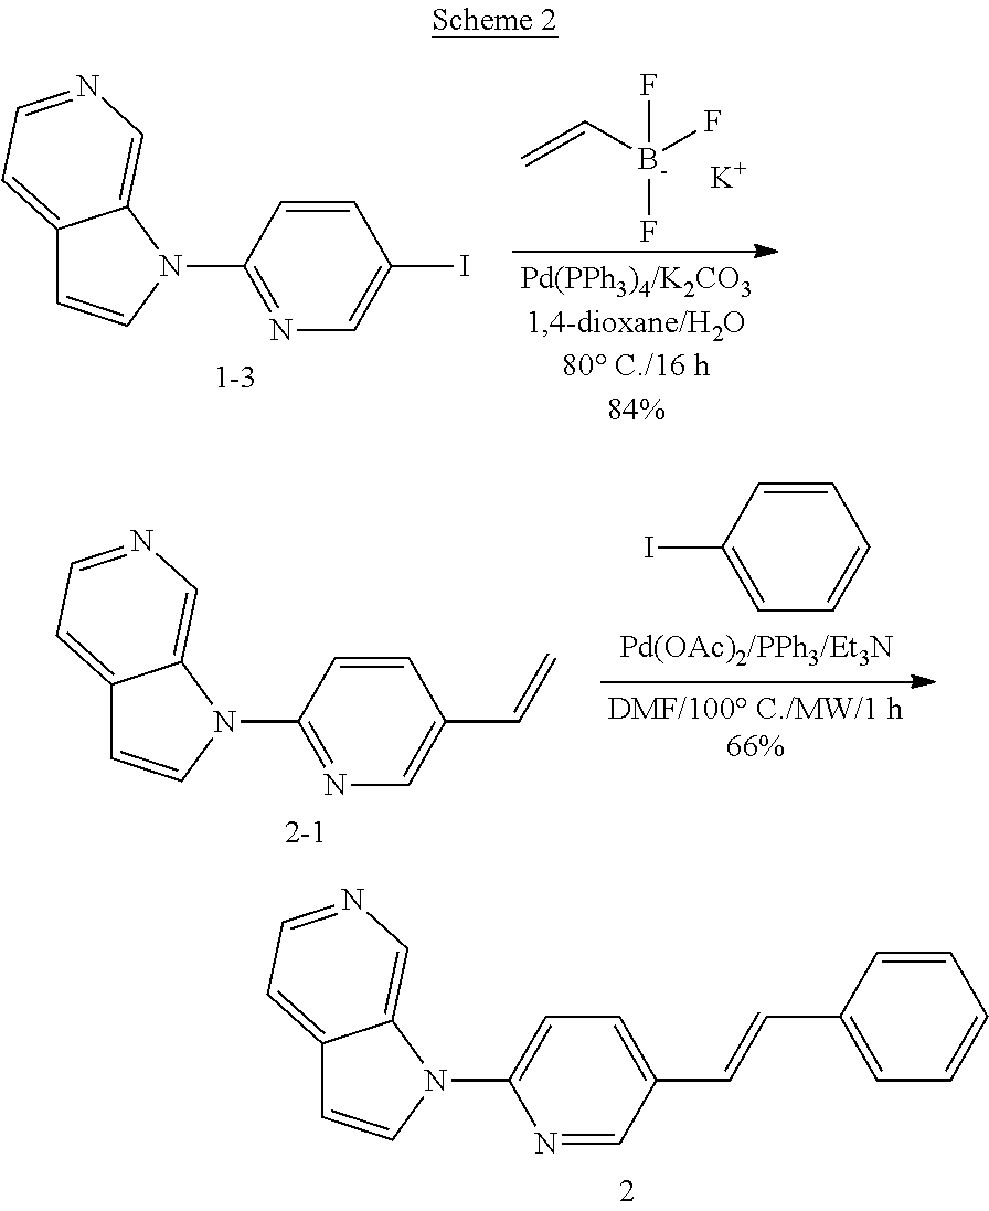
C=C[B-](F)(F)F.[K].C12=CC=NC=C1N(C1=NC=C(I)C=C1)C=C2.C1=CC(I)=CC=C1.C12=CC=NC=C1N(C1=NC=C(C=C)C=C1)C=C2.C12=CC=NC=C1N(C1=CC=C(C=CC3=CC=CC=C3)C=N1)C=C2
